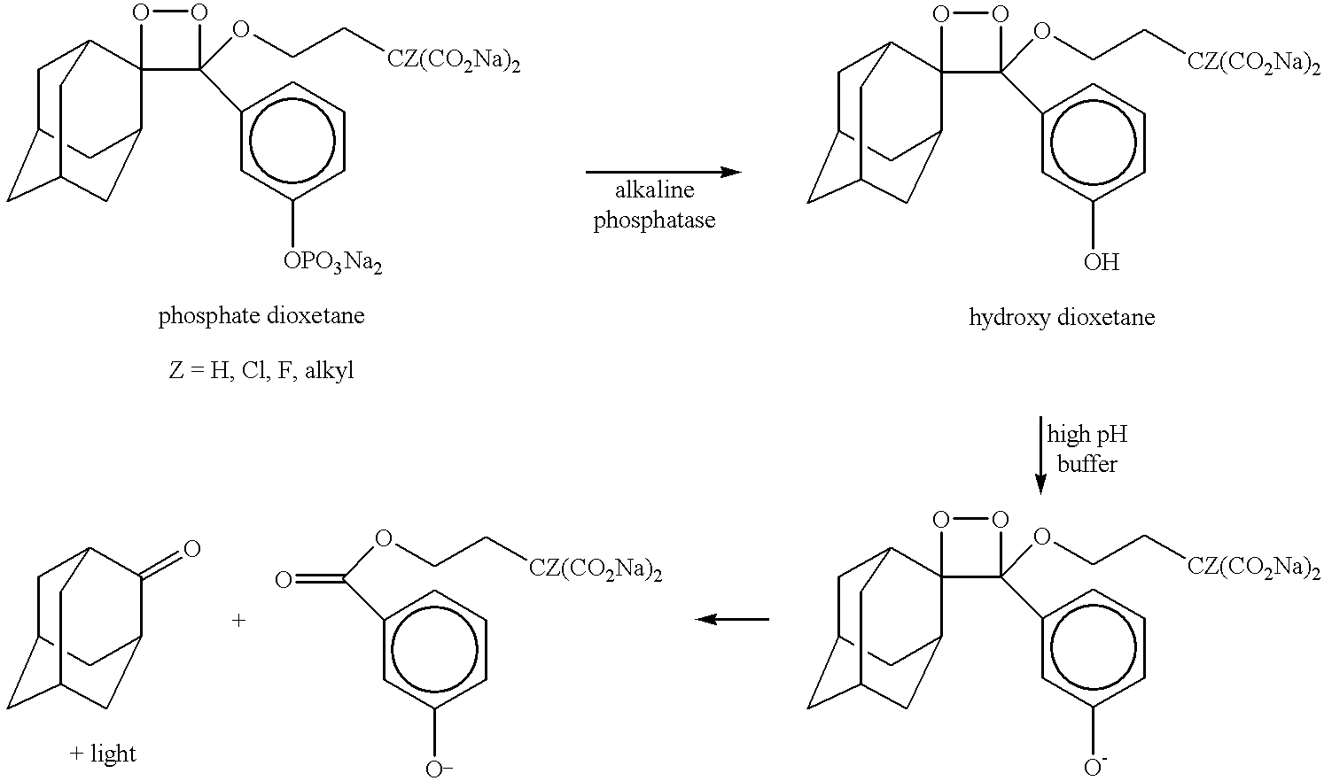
C1(OCC[CZ(CO2Na)2])(c2cc([OPO3Na2])ccc2)C2(C3CC4CC(CC2C4)C3)OO1.C1(OCC[CZ(CO2Na)2])(c2cc(O)ccc2)C2(C3CC4CC(CC2C4)C3)OO1.C1(OCC[CZ(CO2Na)2])(c2cc([O-])ccc2)C2(C3CC4CC(CC2C4)C3)OO1.C1C2CC3CC(C(=O)C1C3)C2.C(OCC[CZ(CO2Na)2])(c1cc([O_])ccc1)=O
